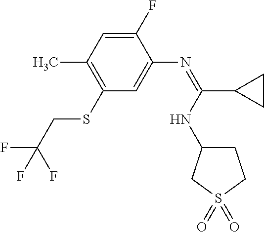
C1(F)=CC(C)=C(SCC(F)(F)F)C=C1N=C(C1CC1)NC1CCS(=O)(=O)C1
